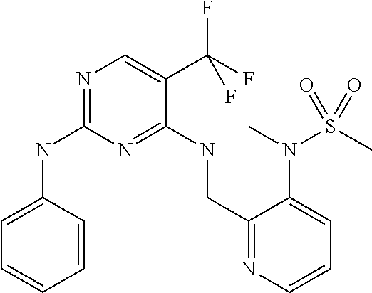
C1=CC(NC2=NC=C(C(F)(F)F)C(NCC3=NC=CC=C3N(C)S(=O)(C)=O)=N2)=CC=C1
